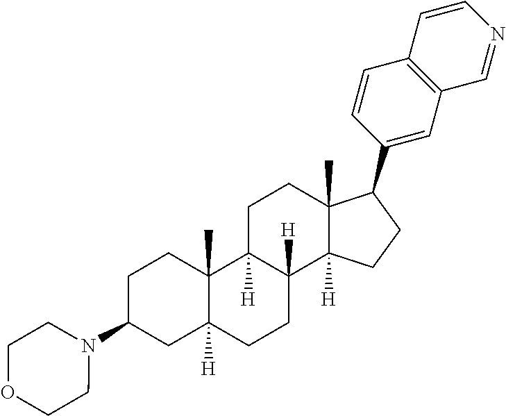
C1C(N2CCOCC2)CC2([H])C(C)(C1)C1([H])C([H])(CC2)C2([H])C(C)(CC1)C(C1=CC3=C(C=C1)C=CN=C3)CC2
